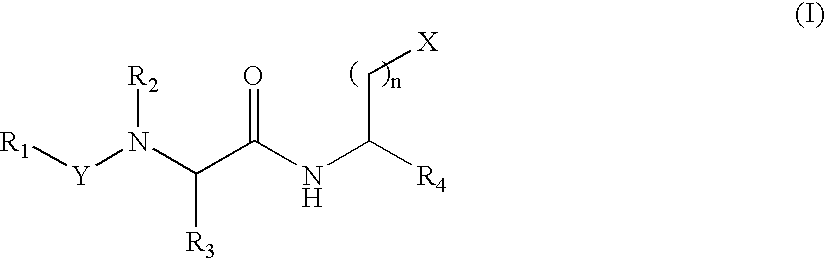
[R1][Y]N(C(C(NC([R4])C[X])=O)[R3])[R2]
